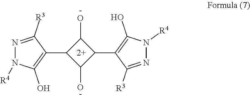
[-].[-].OC1C(C2=C(O)N([R4])N=C2[R3])C(O)C1C1=C(O)N([R4])N=C1[R3]
